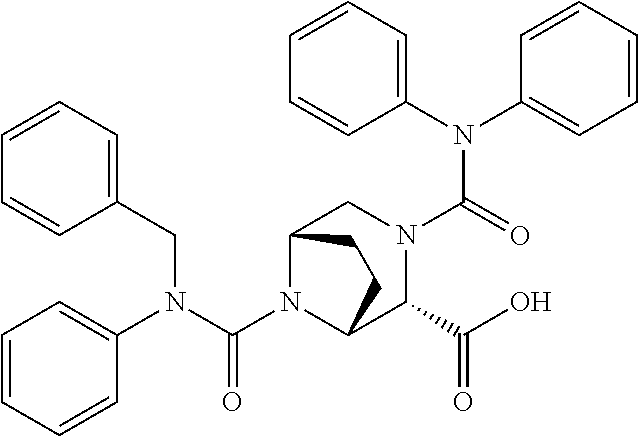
C(N1C2C(C(O)=O)N(C(N(C3=CC=CC=C3)C3=CC=CC=C3)=O)CC1CC2)(N(C1=CC=CC=C1)CC1=CC=CC=C1)=O
